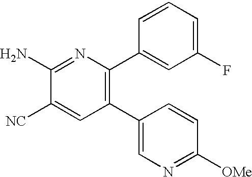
C1(C2=CN=C([OMe])C=C2)=C(C2=CC(F)=CC=C2)N=C(N)C([NC])=C1
